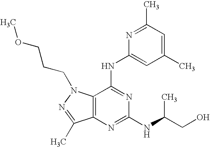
C12=C(N=C(NC(CO)C)N=C1NC1=CC(C)=CC(C)=N1)C(C)=NN2CCCOC
